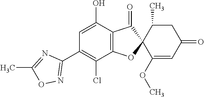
C1(O)=CC(C2=NOC(C)=N2)=C(Cl)C2=C1C(=O)C1(O2)C(OC)=CC(=O)CC1C
